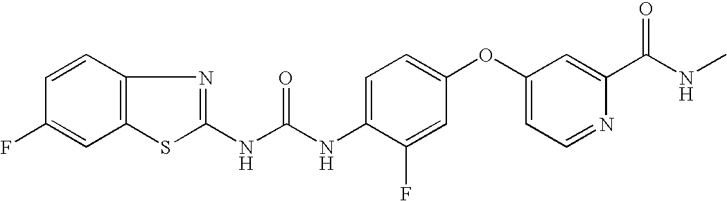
C1=CC2=C(C=C1F)SC(NC(NC1=CC=C(OC3=CC=NC(C(NC)=O)=C3)C=C1F)=O)=N2
